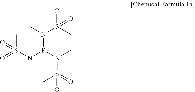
N(P(N(C)S(=O)(C)=O)N(S(=O)(C)=O)C)(C)S(=O)(C)=O
